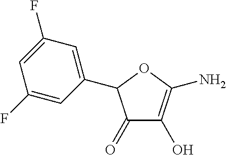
C1(C2C(=O)C(O)=C(N)O2)=CC(F)=CC(F)=C1
